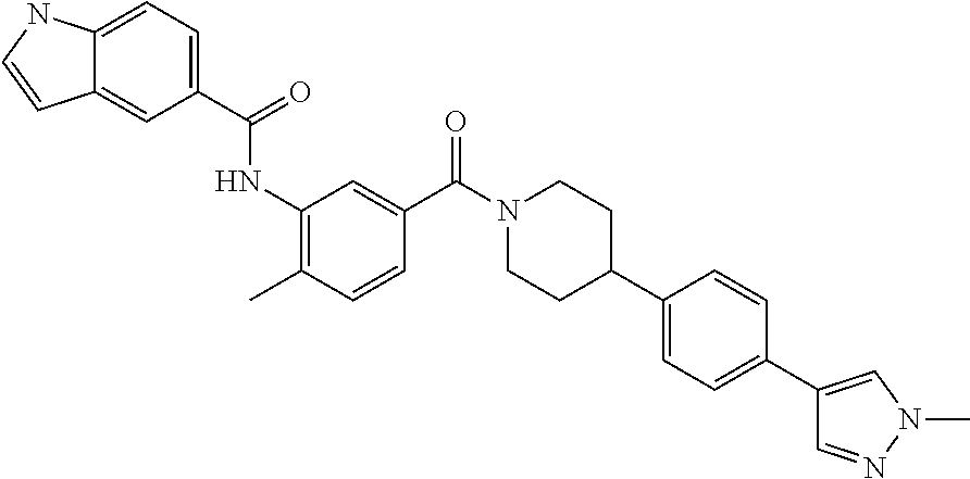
C1(C(=O)NC2=C(C)C=CC(C(N3CCC(C4=CC=C(C5=CN(C)N=C5)C=C4)CC3)=O)=C2)=CC=C2C(=C1)C=CN2
